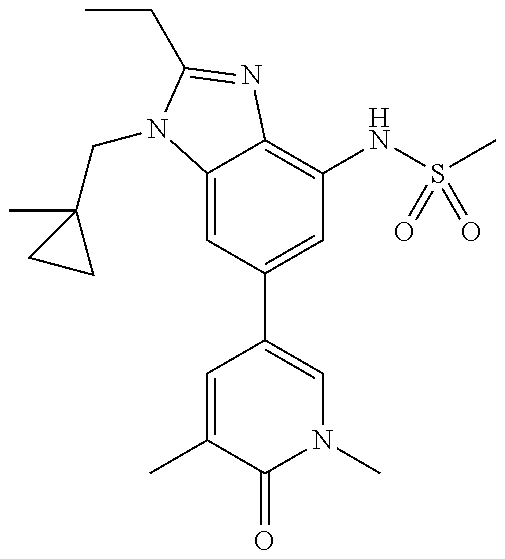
C12=CC(C3=CN(C)C(=O)C(C)=C3)=CC(NS(C)(=O)=O)=C1N=C(CC)N2CC1(C)CC1
